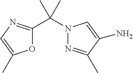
O1C(C(C)(C)N2N=C(C)C(N)=C2)=NC=C1C
